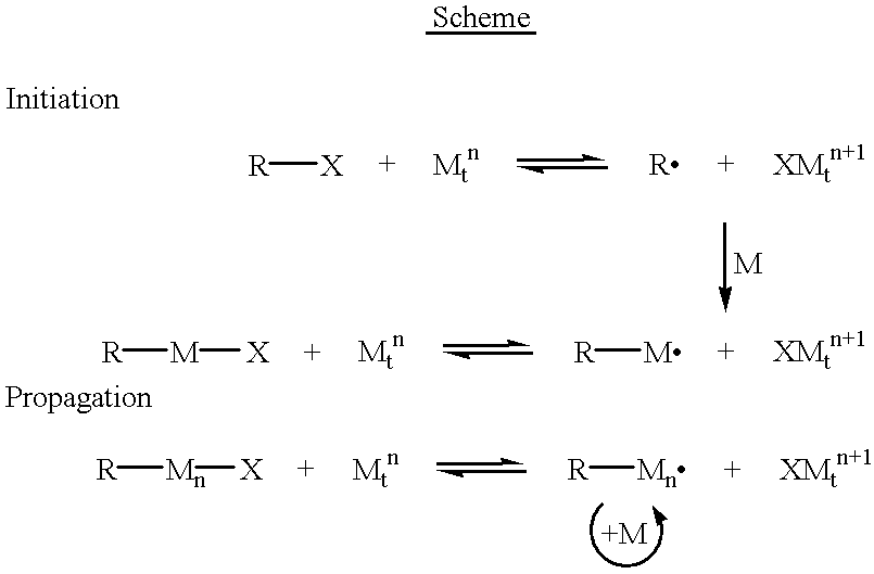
[R][X].[R][Mn][X].[R][Mn].[R][M][X].[R][M]
